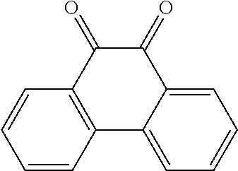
C1=CC=CC2=C1C(=O)C(=O)C1=CC=CC=C21
